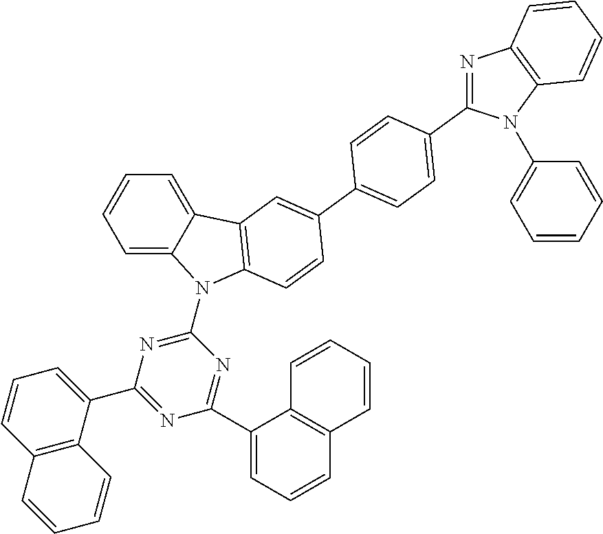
C1=C2C(=CC=C1)C1=C(N2C2=NC(C3=CC=CC4=C3C=CC=C4)=NC(C3=CC=CC4=C3C=CC=C4)=N2)C=CC(C2=CC=C(C3=NC4=C(N3C3=CC=CC=C3)C=CC=C4)C=C2)=C1
